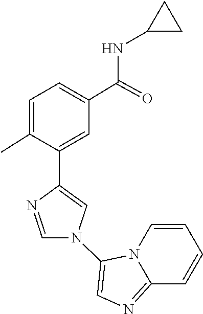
N12C(=NC=C1N1C=C(C3=CC(C(NC4CC4)=O)=CC=C3C)N=C1)C=CC=C2
